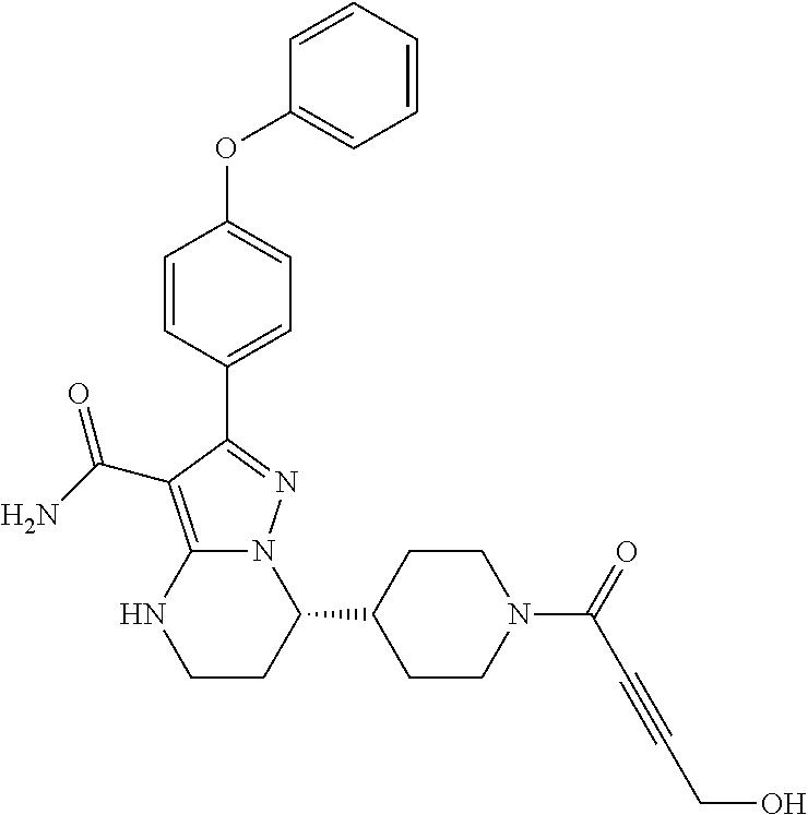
C1(C2CCN(C(=O)C#CCO)CC2)N2C(=C(C(N)=O)C(C3=CC=C(OC4=CC=CC=C4)C=C3)=N2)NCC1
